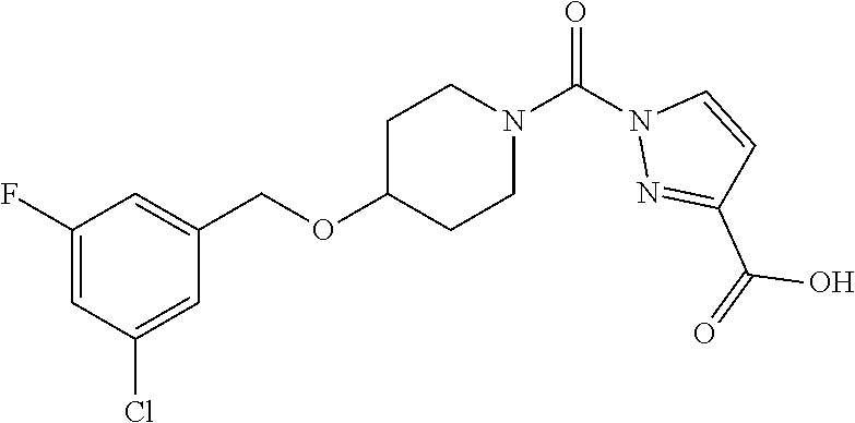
N1(C(N2N=C(C(=O)O)C=C2)=O)CCC(OCC2=CC(F)=CC(Cl)=C2)CC1
